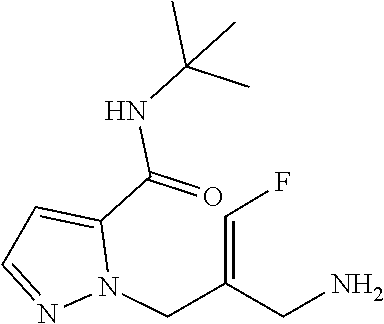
C1=NN(CC(=CF)CN)C(C(=O)NC(C)(C)C)=C1
